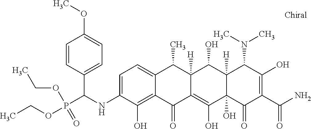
C1=C(NC(P(OCC)(OCC)=O)C2=CC=C(OC)C=C2)C(O)=C2C(=C1)C(C)C1([H])C(=C(O)C3(O)C([H])(C1O)C(N(C)C)C(O)=C(C(N)=O)C3=O)C2=O
